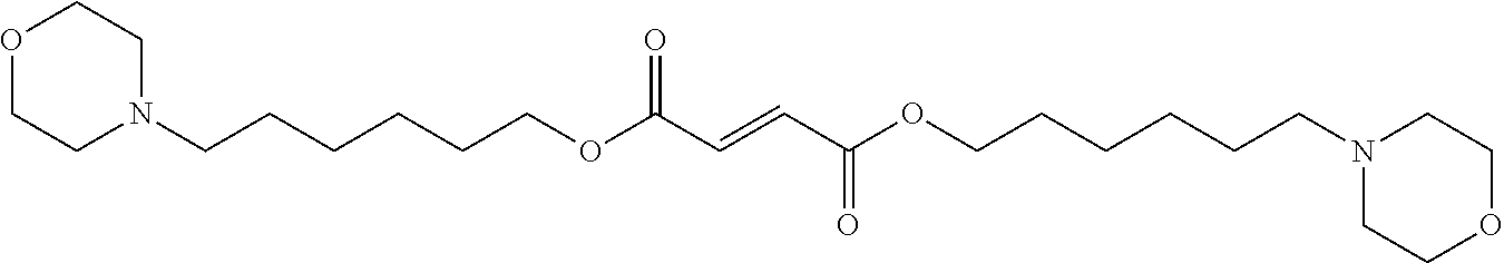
C(N1CCOCC1)CCCCCOC(C=CC(OCCCCCCN1CCOCC1)=O)=O
